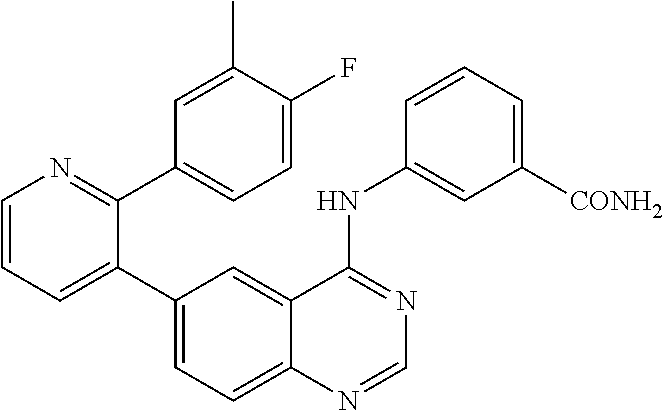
C1=CN=C(C2=CC=C(F)C(C)=C2)C(C2=CC=C3C(=C2)C(NC2=CC([CONH2])=CC=C2)=NC=N3)=C1
